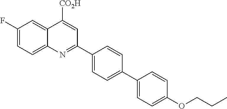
C1(F)=CC=C2C(=C1)C([CO2H])=CC(C1=CC=C(C3=CC=C(OCCC)C=C3)C=C1)=N2
